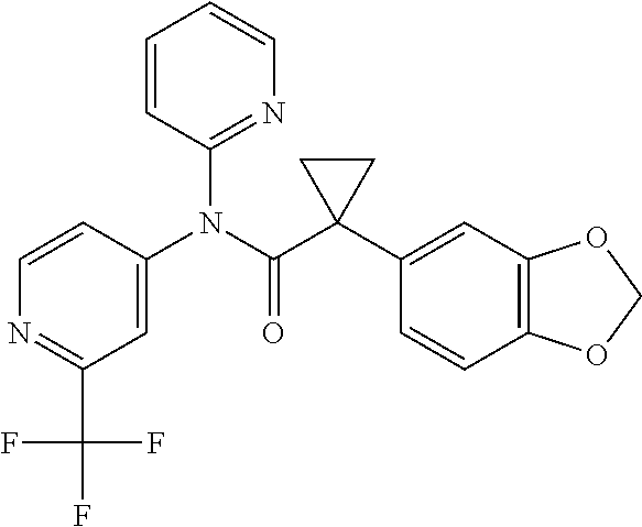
C1=CC(N(C(C2(C3=CC4=C(C=C3)OCO4)CC2)=O)C2=NC=CC=C2)=CC(C(F)(F)F)=N1
